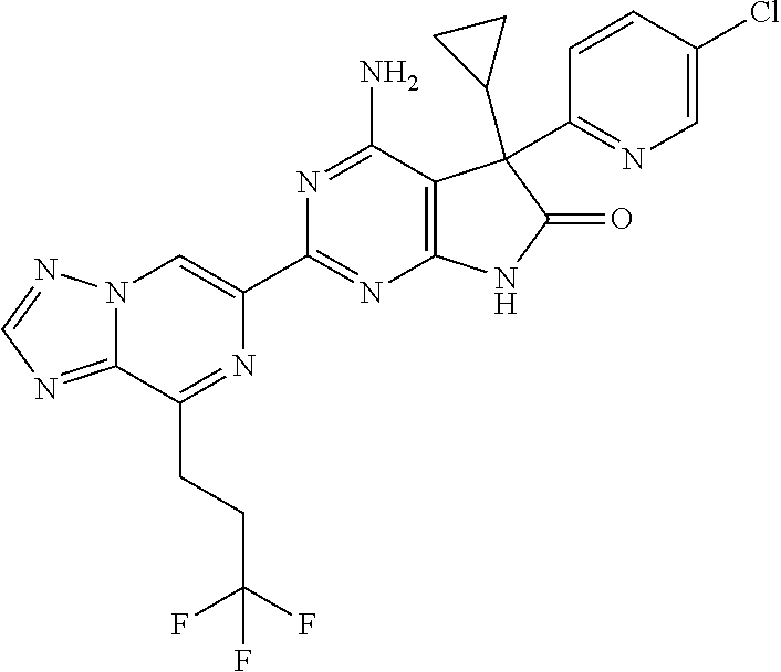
C12=NC=NN1C=C(C1=NC3=C(C(N)=N1)C(C1CC1)(C1=NC=C(Cl)C=C1)C(=O)N3)N=C2CCC(F)(F)F
